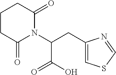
C1(CC(N2C(=O)CCCC2=O)C(O)=O)=CSC=N1
